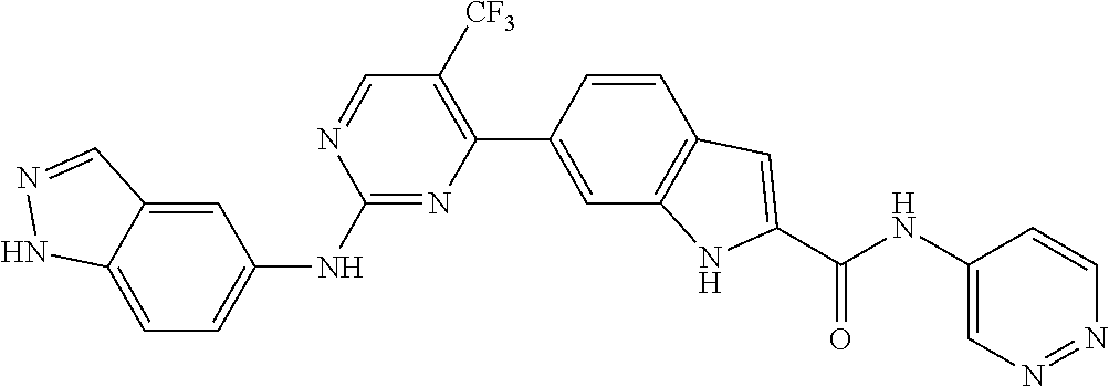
C1(NC2=CC=C3C(=C2)C=NN3)=NC(C2=CC3=C(C=C2)C=C(C(NC2=CN=NC=C2)=O)N3)=C([CF3])C=N1
